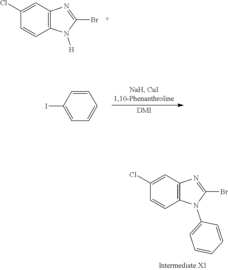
C12=C(N(C3=CC=CC=C3)C(Br)=N1)C=CC(Cl)=C2.C12=C(N([H])C(Br)=N1)C=CC(Cl)=C2.IC1=CC=CC=C1.[DMI]
